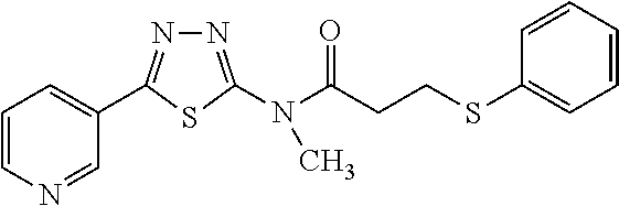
N1=C(N(C(CCSC2=CC=CC=C2)=O)C)SC(C2=CC=CN=C2)=N1
